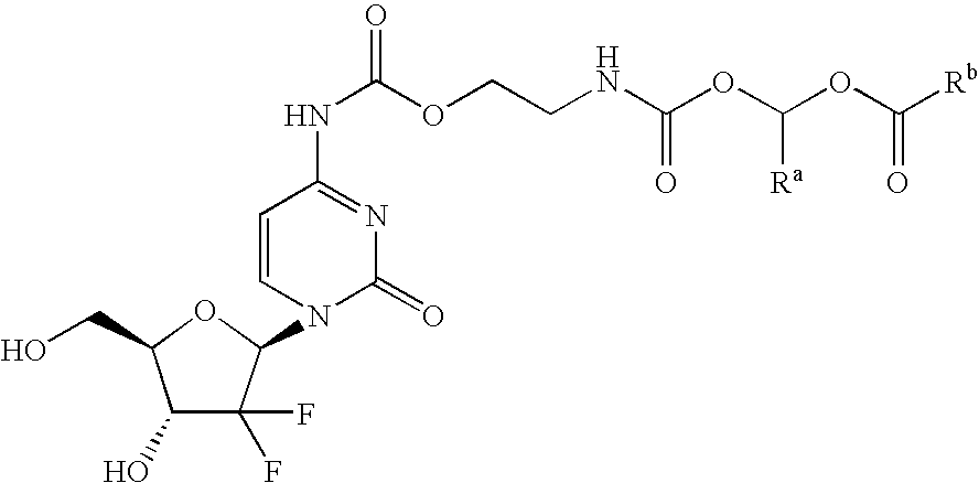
C1(O)C(F)(F)C(N2C(=O)N=C(NC(OCCNC(OC(OC([Rb])=O)[Ra])=O)=O)C=C2)OC1CO
